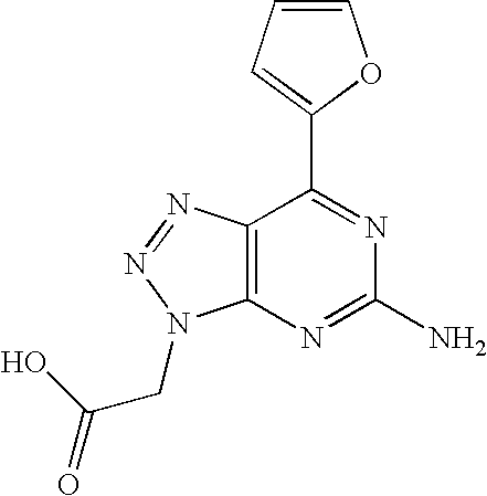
C1=CC=C(C2=NC(N)=NC3=C2N=NN3CC(O)=O)O1
